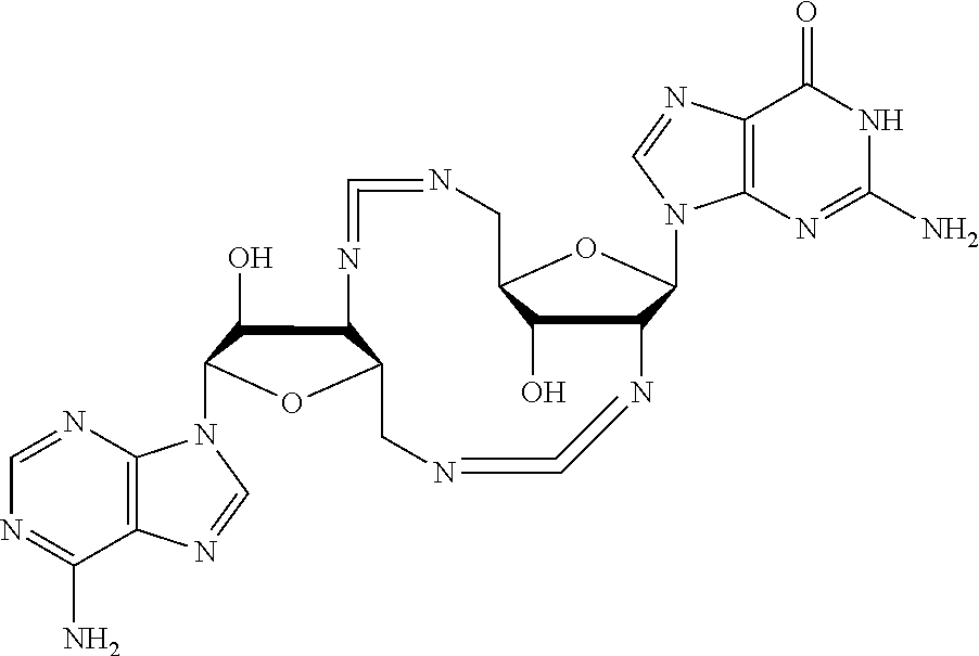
C12=C(N=CN=C1N)N(C1C(O)C3C(O1)CN=C=NC1C(O)C(CN=C=N3)OC1N1C3=C(N=C1)C(=O)NC(N)=N3)C=N2
